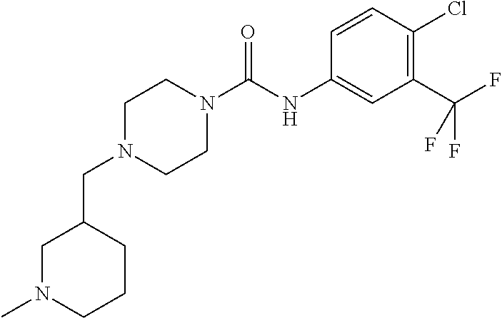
C1N(C)CCCC1CN1CCN(C(NC2=CC(C(F)(F)F)=C(Cl)C=C2)=O)CC1
